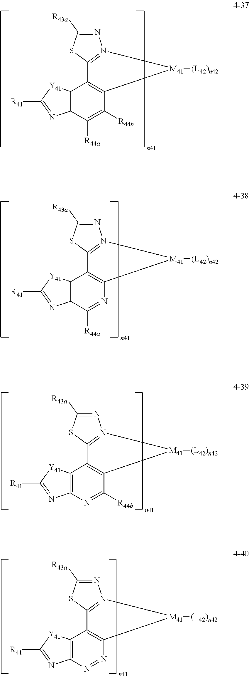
N1=C([R43a])SC2=N1[M41]([(L42)n42])C1=C2C2=C(C([R44a])=C1[R44b])N=C([R41])[Y41]2.N1=C([R43a])SC2=N1[M41]([(L42)n42])C1=C2C2=C(N=C1[R44b])N=C([R41])[Y41]2.N1=C([R43a])SC2=N1[M41]([(L42)n42])C1=C2C2=C(N=N1)N=C([R41])[Y41]2.N1=C([R43a])SC2=N1[M41]([(L42)n42])C1=C2C2=C(C([R44a])=N1)N=C([R41])[Y41]2
